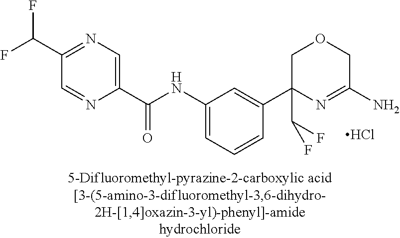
Cl.N(C1=CC=CC(C2(C(F)F)N=C(N)COC2)=C1)C(C1=CN=C(C(F)F)C=N1)=O
